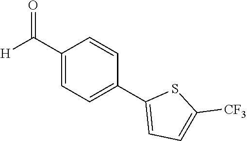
C1(C([H])=O)=CC=C(C2=CC=C([CF3])S2)C=C1
